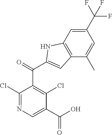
C1(Cl)=NC=C(C(O)=O)C(Cl)=C1C(C1=CC2=C(C=C(C(F)(F)F)C=C2C)N1)=O
